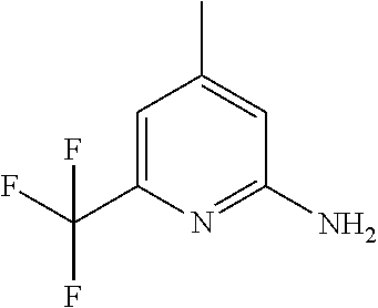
C1=C(C(F)(F)F)N=C(N)C=C1C
